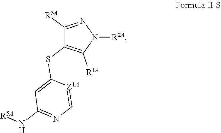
C1=C(SC2=C([R1A])N([R2A])N=C2[R3A])[Z1A]=CN=C1N[R5A]
